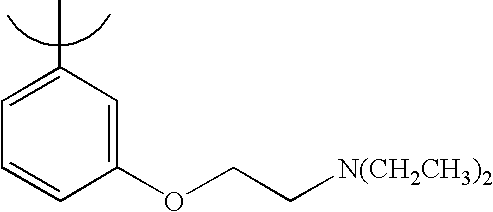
[N(CH2CH3)2]CCOC1=CC(C)=CC=C1
